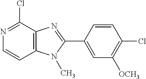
C1=CC2=C(C(Cl)=N1)N=C(C1=CC([OCH3])=C(Cl)C=C1)N2C
